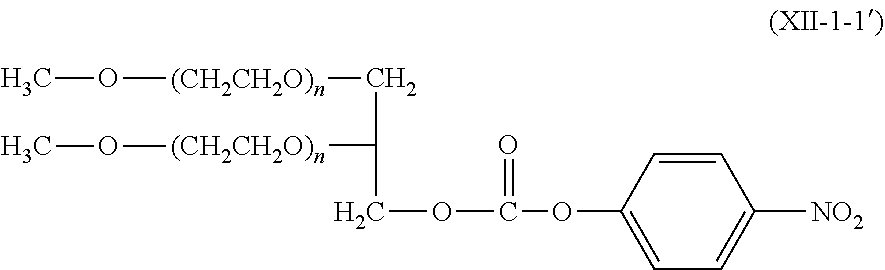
CO[(CH2CH2O)n]CC(COC(=O)OC1=CC=C([NO2])C=C1)[(CH2CH2O)n]OC
